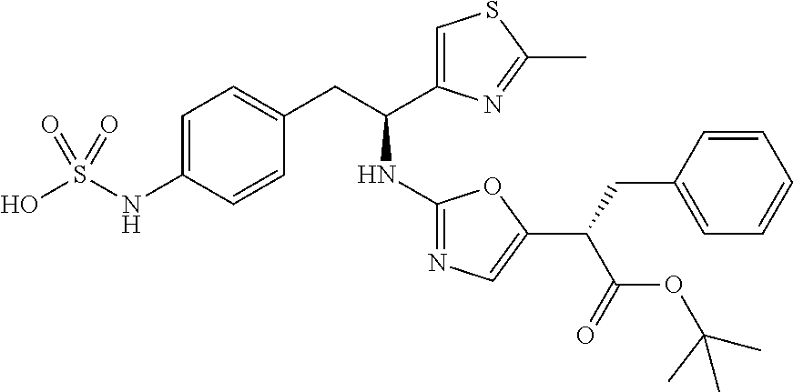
C1=C(NS(O)(=O)=O)C=CC(CC(C2=CSC(C)=N2)NC2=NC=C(C(CC3=CC=CC=C3)C(OC(C)(C)C)=O)O2)=C1
